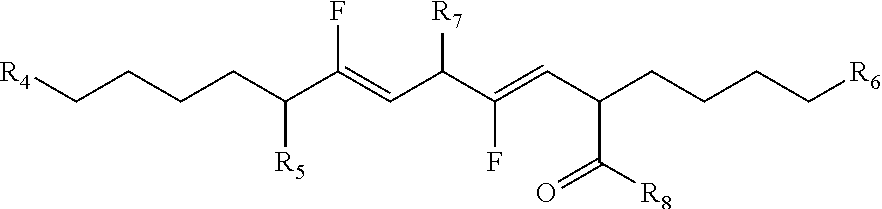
[R4]CCCCC(C(=CC(C(=CC(CCCC[R6])C([R8])=O)F)[R7])F)[R5]
